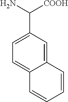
C12=CC(C(N)[COOH])=CC=C1C=CC=C2
